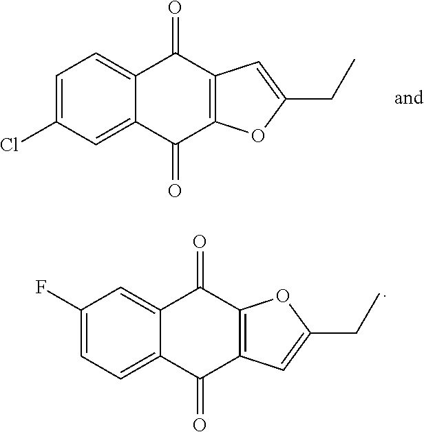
C1=C(Cl)C=C2C(=C1)C(=O)C1=C(C2=O)OC(CC)=C1.C1(F)=CC=C2C(=C1)C(=O)C1=C(C2=O)C=C(CC)O1
